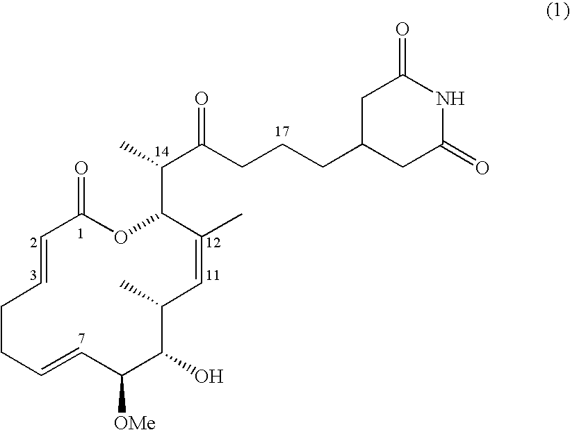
C1C(CCCC(C(C)C2C(C)=CC(C)C(O)C([OMe])C=CCCC=CC(=O)O2)=O)CC(=O)NC1=O
